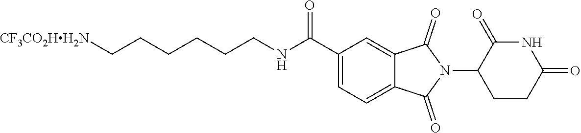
[CF3CO2HH2N]CCCCCCNC(C1=CC=C2C(=C1)C(=O)N(C1CCC(=O)NC1=O)C2=O)=O
